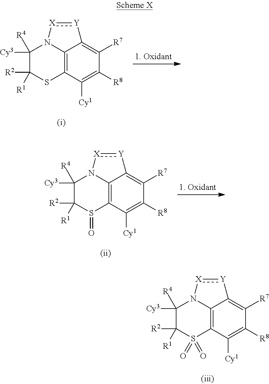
C12=C3C([Cy1])=C([R8])C([R7])=C1[Y]:[X]N2C([R4])([Cy3])C([R1])([R2])S3.C12=C3C([Cy1])=C([R8])C([R7])=C1[Y]:[X]N2C([R4])([Cy3])C([R1])([R2])S3=O.C12=C3C([Cy1])=C([R8])C([R7])=C1[Y]:[X]N2C([R4])([Cy3])C([R1])([R2])S3(=O)=O
